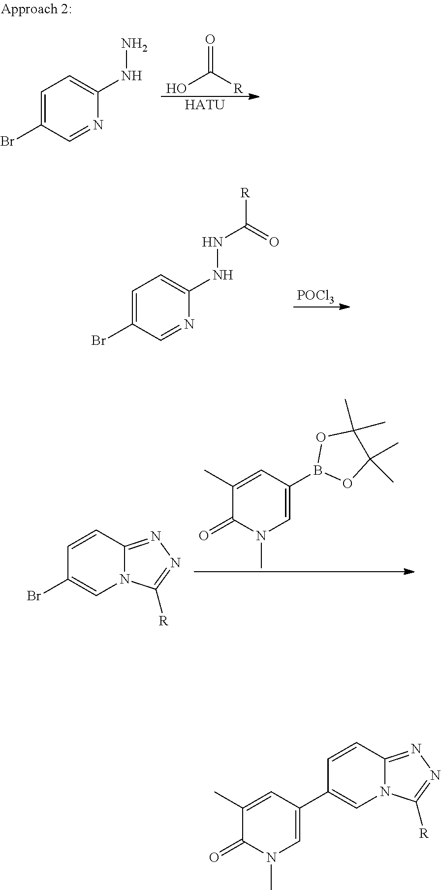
[POCl3].C1=C(Br)C=NC(NNC(=O)[R])=C1.C1(C)=CC(B2OC(C)(C)C(C)(C)O2)=CN(C)C1=O.C1=CC2=NN=C([R])N2C=C1Br.O=C(O)[R].[HATU].C1=C(Br)C=NC(NN)=C1.C1=CC2=NN=C([R])N2C=C1C1=CN(C)C(=O)C(C)=C1
